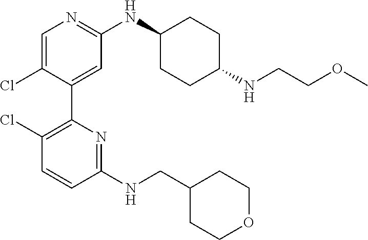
C1=C(Cl)C(C2=C(Cl)C=CC(NCC3CCOCC3)=N2)=CC(NC2CCC(NCCOC)CC2)=N1
